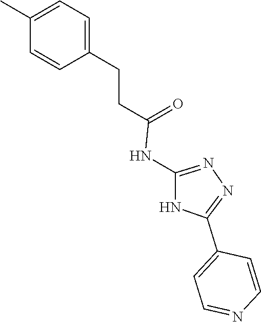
N1=C(NC(CCC2=CC=C(C)C=C2)=O)NC(C2=CC=NC=C2)=N1
